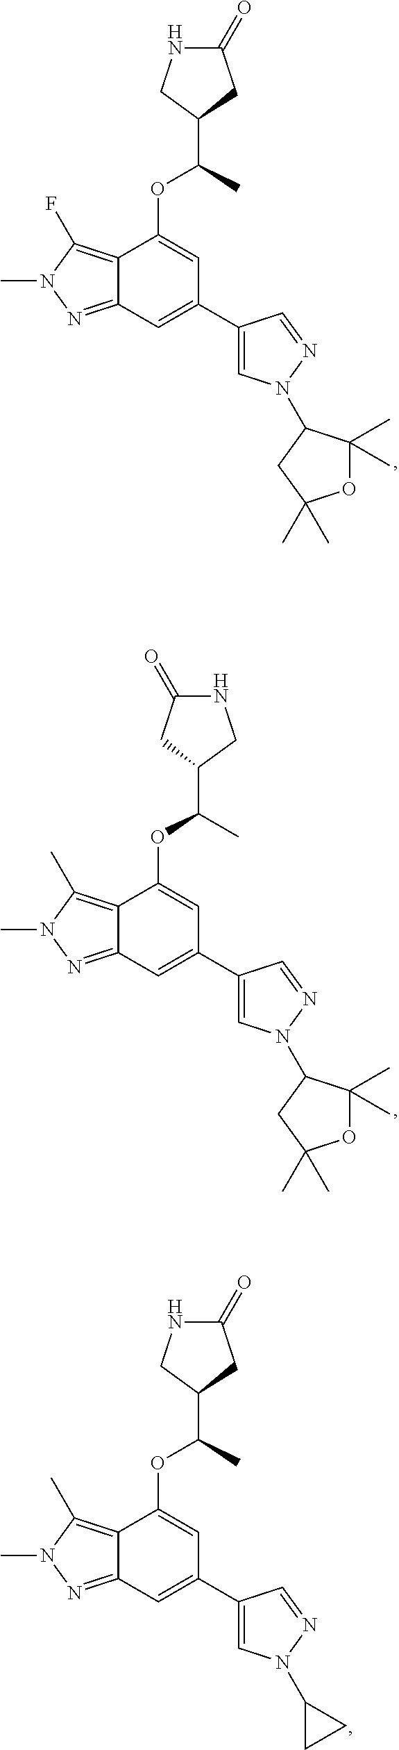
C12=NN(C)C(F)=C1C(OC(C1CC(=O)NC1)C)=CC(C1=CN(C3C(C)(C)OC(C)(C)C3)N=C1)=C2.C12=NN(C)C(C)=C1C(OC(C1CC(=O)NC1)C)=CC(C1=CN(C3C(C)(C)OC(C)(C)C3)N=C1)=C2.C12=NN(C)C(C)=C1C(OC(C1CC(=O)NC1)C)=CC(C1=CN(C3CC3)N=C1)=C2
